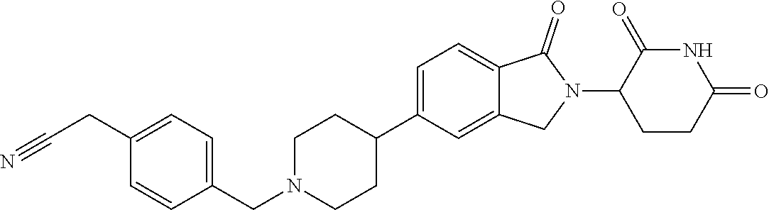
C1=C(C2CCN(CC3=CC=C(CC#N)C=C3)CC2)C=C2C(=C1)C(=O)N(C1CCC(=O)NC1=O)C2
